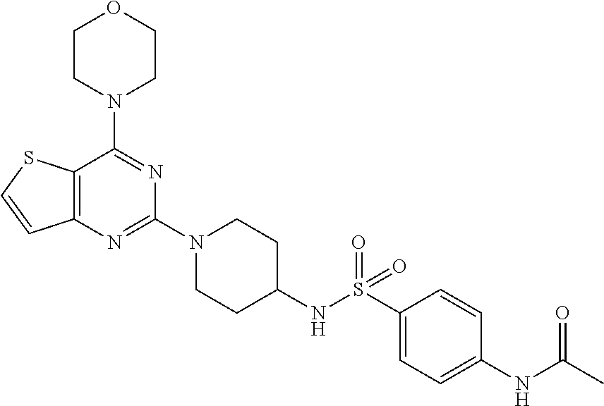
C12=C(N=C(N3CCC(NS(C4=CC=C(NC(C)=O)C=C4)(=O)=O)CC3)N=C1N1CCOCC1)C=CS2
